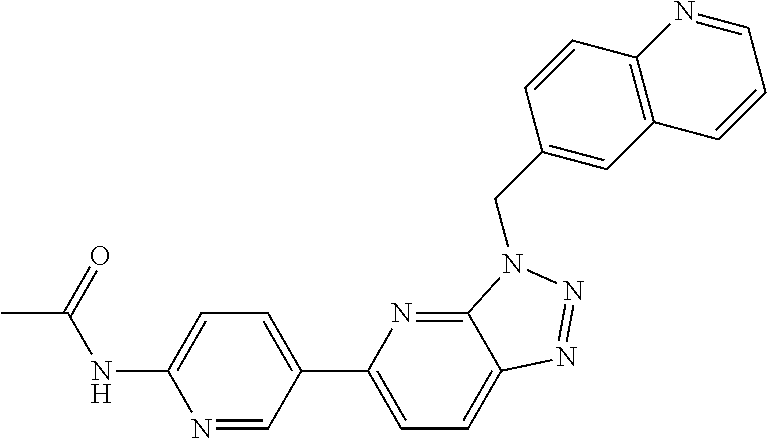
C1(CN2C3=NC(C4=CC=C(NC(C)=O)N=C4)=CC=C3N=N2)=CC2=C(C=C1)N=CC=C2
